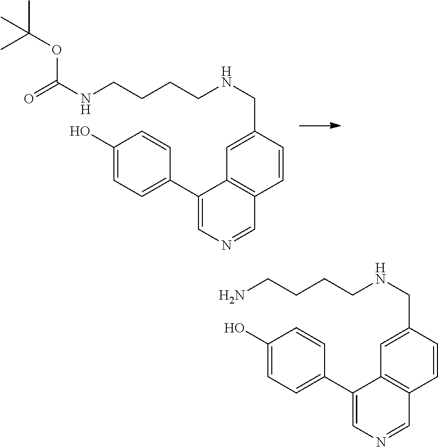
O=C(NCCCCNCC1=CC2=C(C=C1)C=NC=C2C1=CC=C(O)C=C1)OC(C)(C)C.NCCCCNCC1=CC2=C(C=C1)C=NC=C2C1=CC=C(O)C=C1
